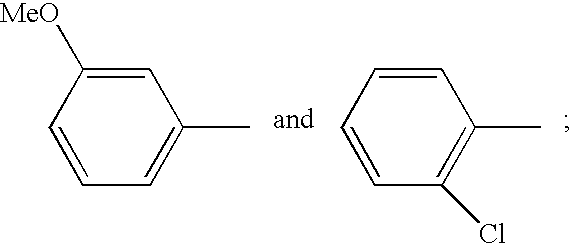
C1=CC([MeO])=CC(C)=C1.C1=CC=CC(C)=C1Cl
